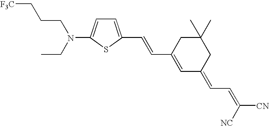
N(CCC[F3C])(CC)C1=CC=C(C=CC2=CC(=CC=C([CN])[NC])CC(C)(C)C2)S1
